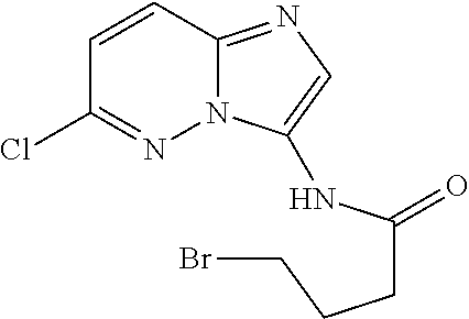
ClC1=NN2C(=NC=C2NC(CCCBr)=O)C=C1
